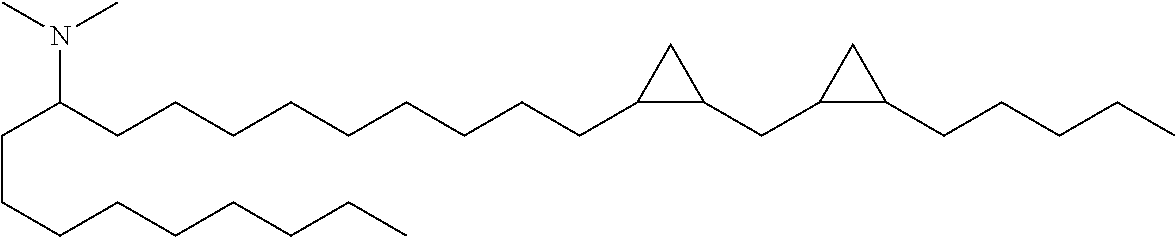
N(C(CCCCCCCCCC1CC1CC1C(CCCCC)C1)CCCCCCCCC)(C)C
